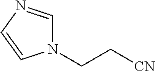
N1(CC[CN])C=NC=C1
